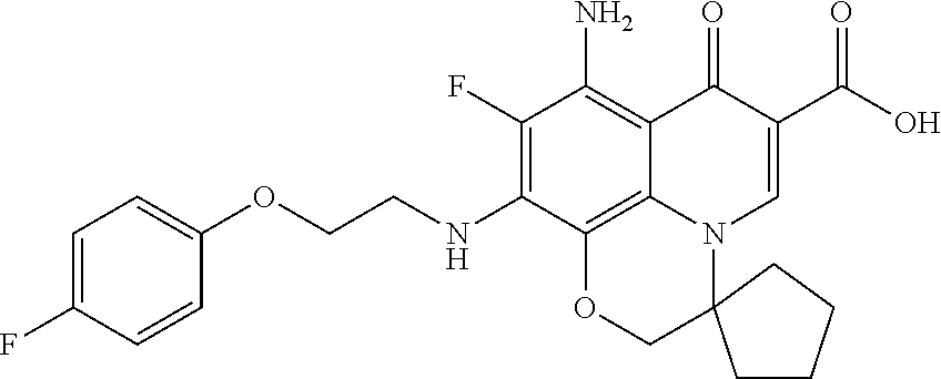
O(CCNC1=C(F)C(N)=C2C3=C1OCC1(N3C=C(C(O)=O)C2=O)CCCC1)C1=CC=C(F)C=C1
